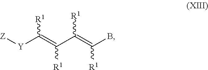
C([R1])(=C(C(=C(B)[R1])[R1])[R1])[Y][Z]
